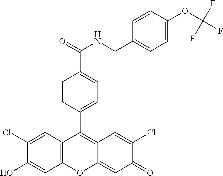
C12=C(C=C(Cl)C(O)=C1)C(C1=CC=C(C(=O)NCC3=CC=C(OC(F)(F)F)C=C3)C=C1)=C1C(=CC(=O)C(Cl)=C1)O2
